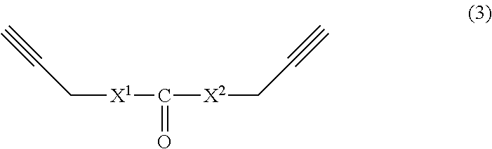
C([X1]C(=O)[X2]CC#C)C#C
